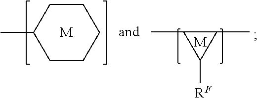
CC1C([RF])C1C.[M].C1CC(C)CCC1.[M]
